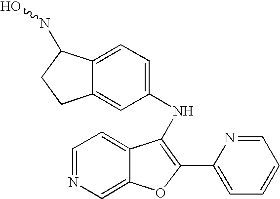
C12=CC(NC3=C(C4=CC=CC=N4)OC4=CN=CC=C34)=CC=C1C(NO)CC2
